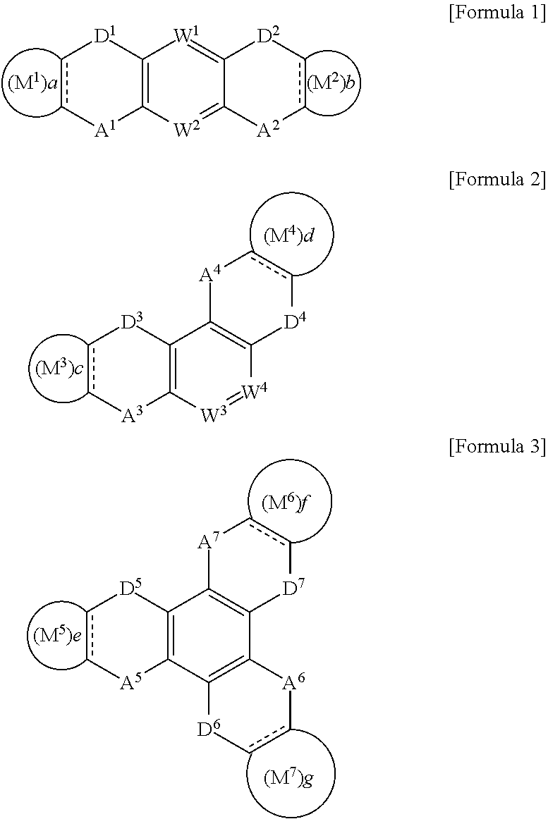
c1c[A1]C2=C([D1]1)[W1]=C1C(=[W2]2)[A2]cc[D2]1.c1c[A3]C2=C([D3]1)C1=C([W4]=[W3]2)[D4]cc[A4]1.c1c[A5]C2=C([D5]1)C1=C(C3=C2[D6]cc[A6]3)[D7]cc[A7]1
